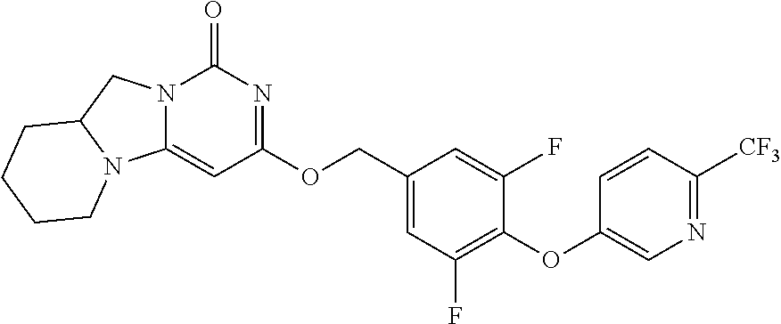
C1(COC2=NC(=O)N3C(=C2)N2C(C3)CCCC2)=CC(F)=C(OC2=CN=C([CF3])C=C2)C(F)=C1
